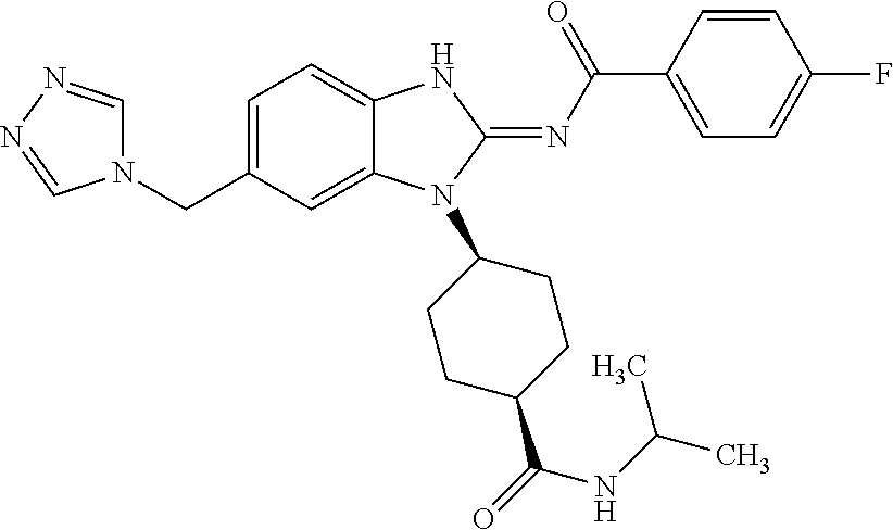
C1=C(CN2C=NN=C2)C=C2C(=C1)NC(=NC(C1=CC=C(F)C=C1)=O)N2C1CCC(C(NC(C)C)=O)CC1
